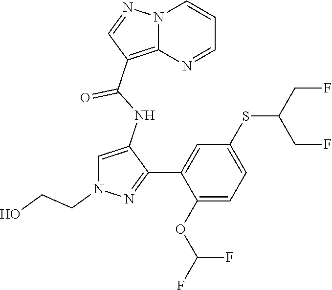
C1=C(NC(=O)C2=C3N(C=CC=N3)N=C2)C(C2=CC(SC(CF)CF)=CC=C2OC(F)F)=NN1CCO
